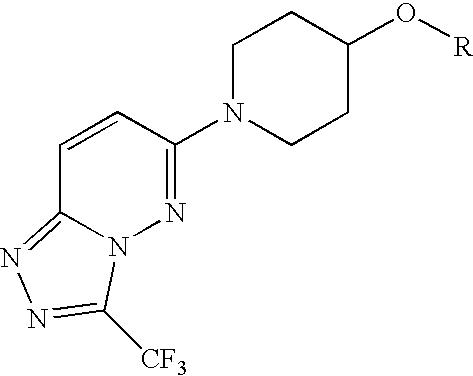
[R]OC1CCN(C2=NN3C(=NN=C3[CF3])C=C2)CC1
